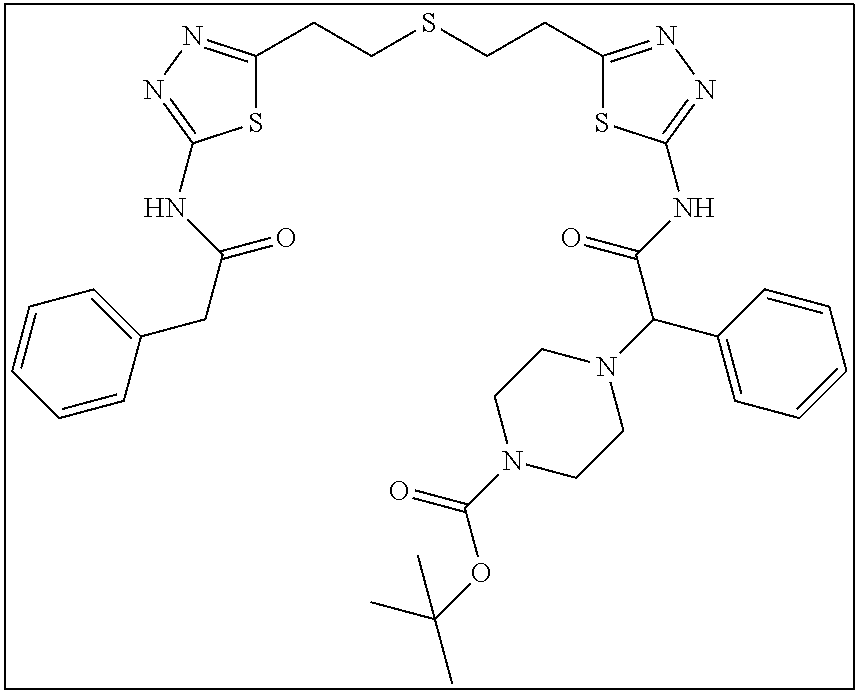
S1C(CCSCCC2=NN=C(NC(C(N3CCN(C(OC(C)(C)C)=O)CC3)C3=CC=CC=C3)=O)S2)=NN=C1NC(CC1=CC=CC=C1)=O
